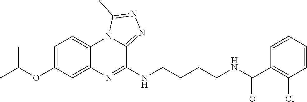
CC(OC1=CC=C2C(=C1)N=C(NCCCCNC(C1=C(Cl)C=CC=C1)=O)C1=NN=C(C)N21)C
